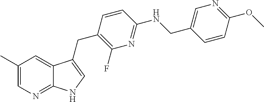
C1(C)=CN=C2C(=C1)C(CC1=C(F)N=C(NCC3=CN=C(OC)C=C3)C=C1)=CN2
